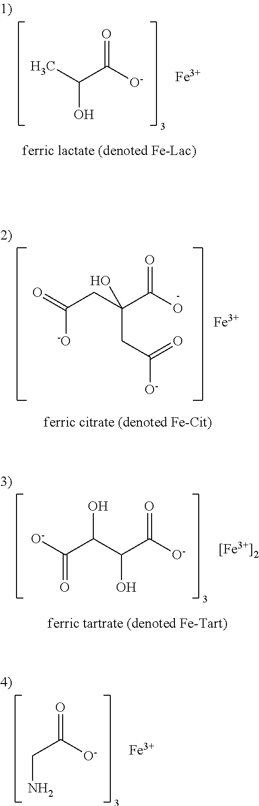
CC(C([O-])=O)O.[Fe].C(C(C(O)=O)(CC([O-])=O)O)C(=O)[-O].[Fe].C(C(C([O-])=O)O)(C([O-])=O)O.[[Fe3+]2].C(C([O-])=O)N.[Fe]
